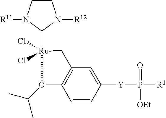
C1CN([R11])C([Ru]2(Cl)(Cl)CC3=C(C=CC([Y]P([R1])(=O)[OEt])=C3)O2C(C)C)N1[R12]
